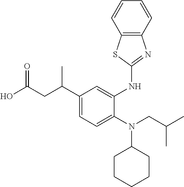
OC(CC(C1=CC=C(N(CC(C)C)C2CCCCC2)C(NC2=NC3=C(S2)C=CC=C3)=C1)C)=O
